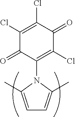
C1(Cl)=C(Cl)C(=O)C(Cl)=C(N2C(C)=CC=C2C)C1=O
